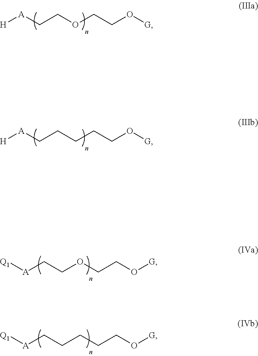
[H][A]CCOCCO[G].[H][A]CCCCCO[G].[Q1][A]CCOCCO[G].[Q1][A]CCCCCO[G]
